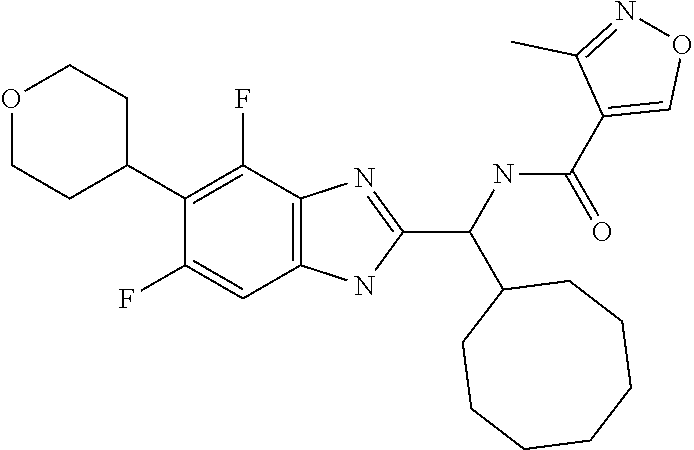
C1(C(=O)NC(C2=NC3=C(C=C(F)C(C4CCOCC4)=C3F)N2)C2CCCCCCC2)=CON=C1C
